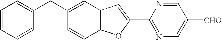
C1=CC=CC(CC2=CC3=C(C=C2)OC(C2=NC=C([CHO])C=N2)=C3)=C1
